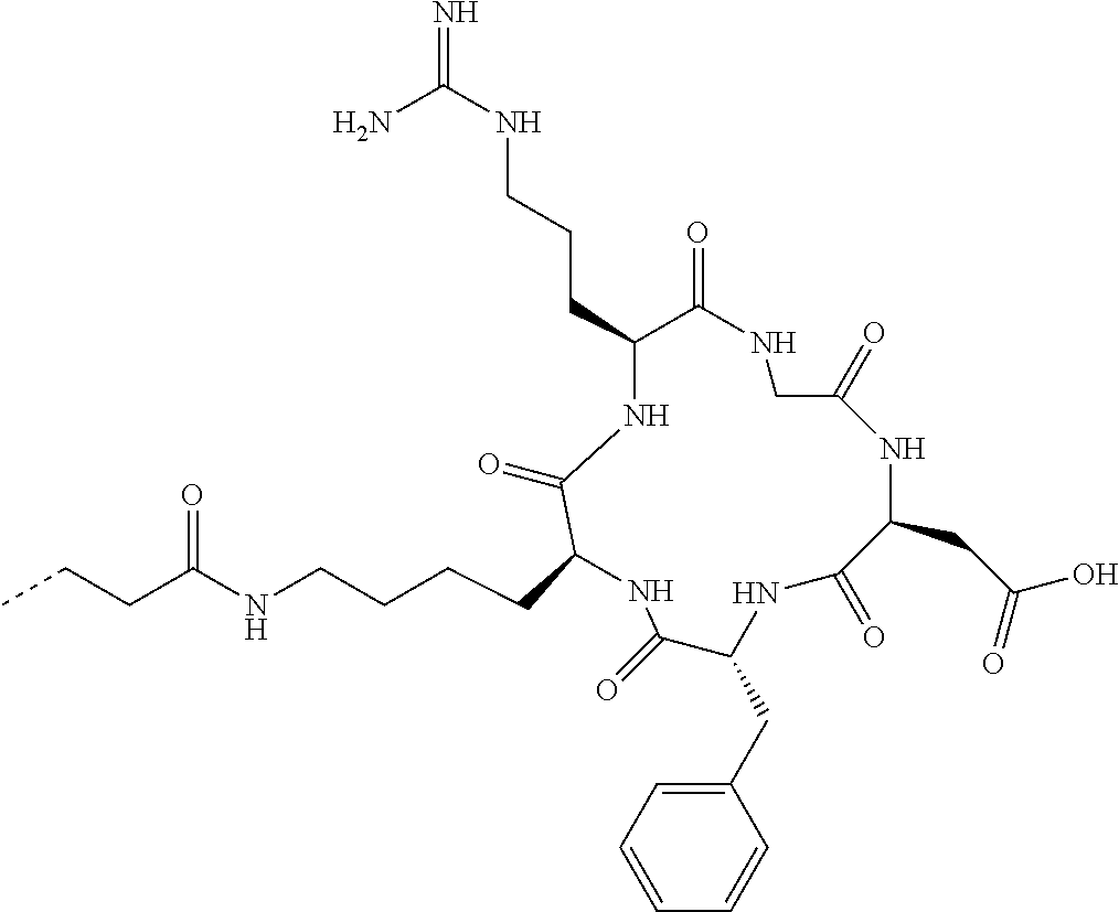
C(CCCNC(CCC)=O)C1NC(=O)C(CC2=CC=CC=C2)NC(=O)C(CC(=O)O)NC(=O)CNC(=O)C(CCCNC(N)=N)NC1=O
